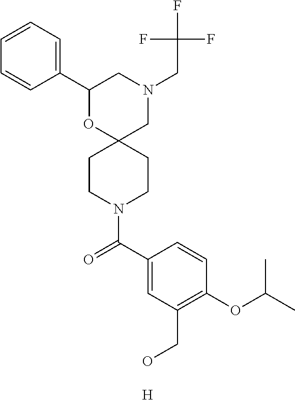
N1(CC(F)(F)F)CC2(OC(C3=CC=CC=C3)C1)CCN(C(C1=CC(CO)=C(OC(C)C)C=C1)=O)CC2.[H]
